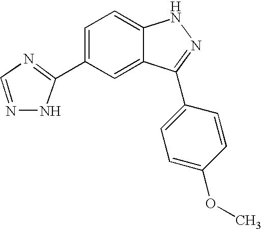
C1(C2=CC=C3C(=C2)C(C2=CC=C(OC)C=C2)=NN3)=NC=NN1
